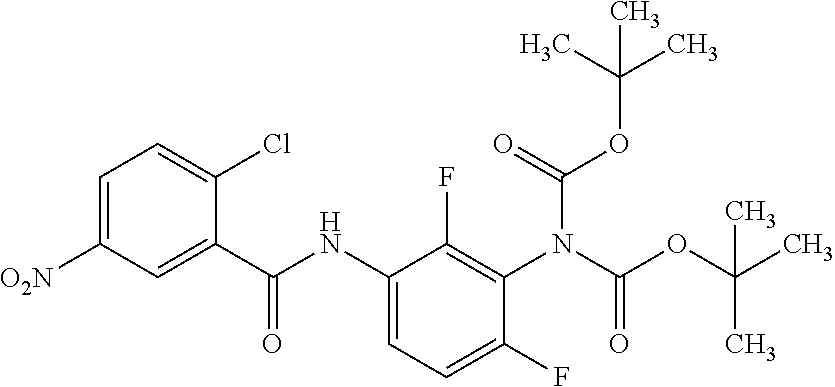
O(C(=O)N(C1=C(F)C(NC(=O)C2=CC([O2N])=CC=C2Cl)=CC=C1F)C(=O)OC(C)(C)C)C(C)(C)C
